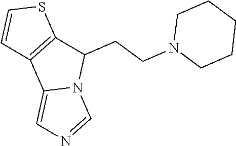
S1C=CC2=C1C(CCN1CCCCC1)N1C2=CN=C1
